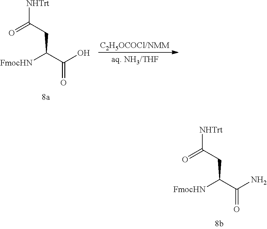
O=C(CC([FmocHN])C(N)=O)[NHTrt].[C2H5OCOCl/NMM].O=C(CC([FmocHN])C(O)=O)[NHTrt]
